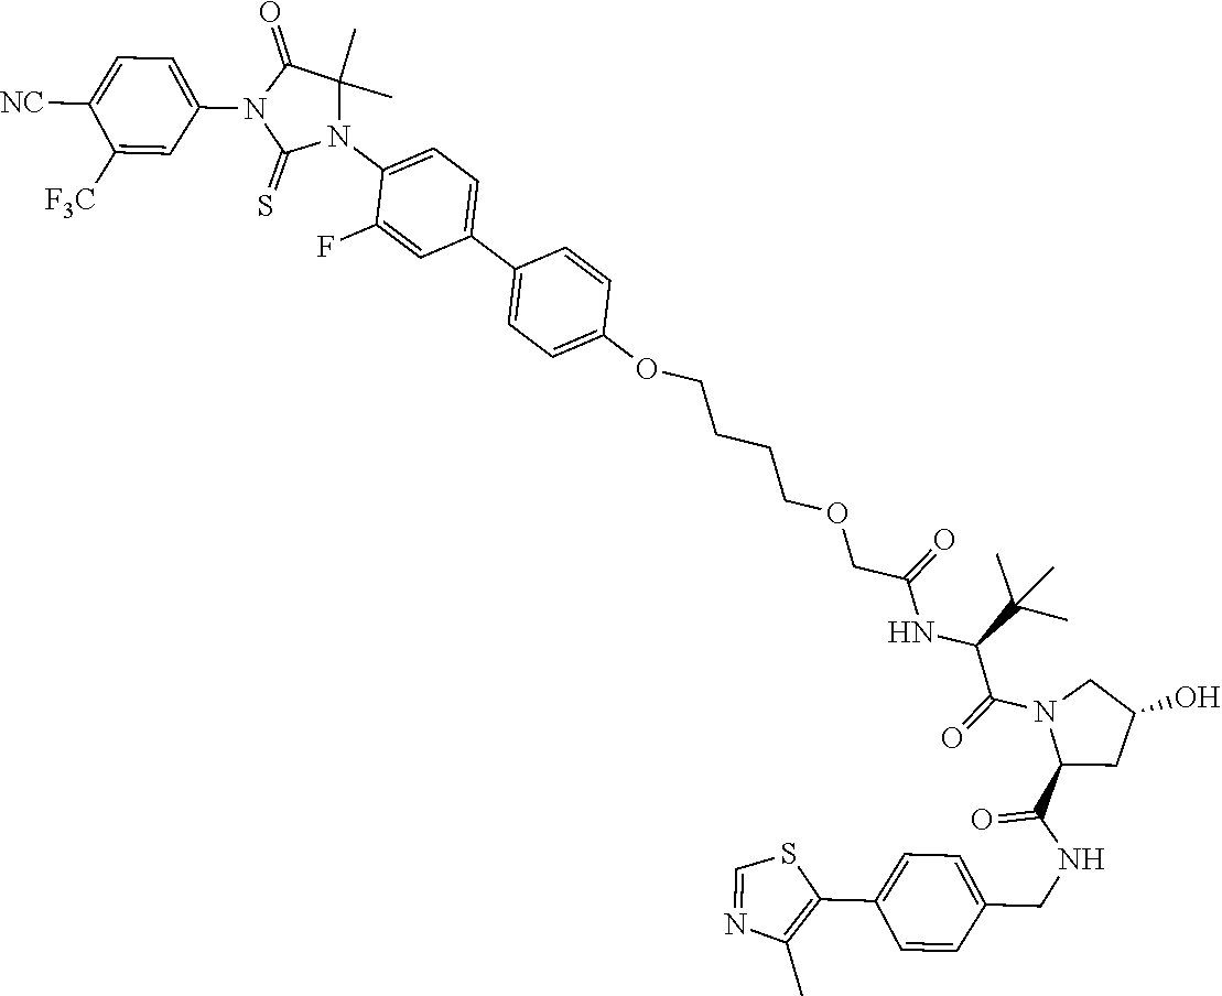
C1(OCCCCOCC(NC(C(N2CC(O)CC2C(NCC2=CC=C(C3=C(C)N=CS3)C=C2)=O)=O)C(C)(C)C)=O)=CC=C(C2=CC=C(N3C(C)(C)C(=O)N(C4=CC=C([NC])C([F3C])=C4)C3=S)C(F)=C2)C=C1
